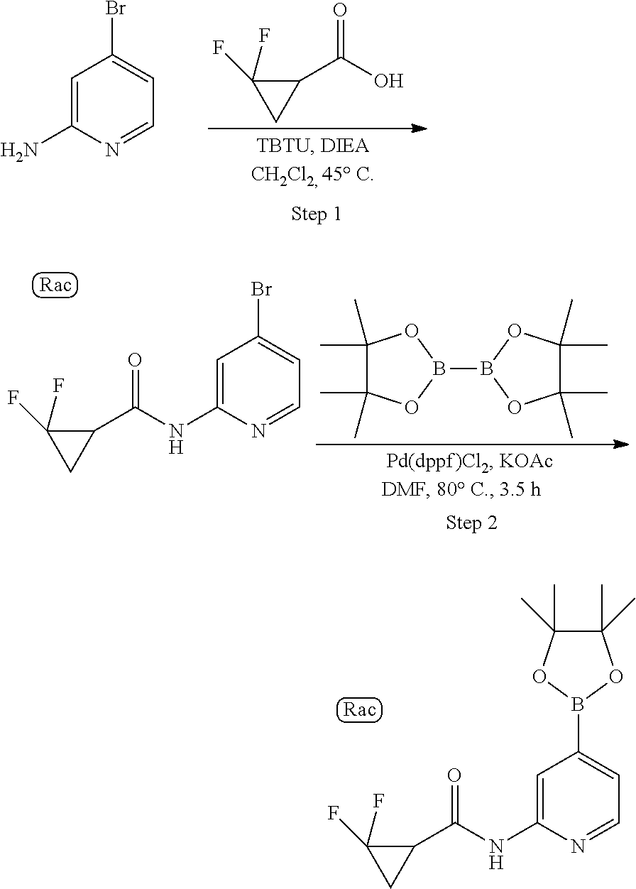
C(C1C(F)(F)C1)(=O)NC1=CC(B2OC(C)(C)C(C)(C)O2)=CC=N1.C(C1C(F)(F)C1)(O)=O.C1=C(N)N=CC=C1Br.C1(C)(C)C(C)(C)OB(B2OC(C)(C)C(C)(C)O2)O1.C(C1C(F)(F)C1)(=O)NC1=CC(Br)=CC=N1
